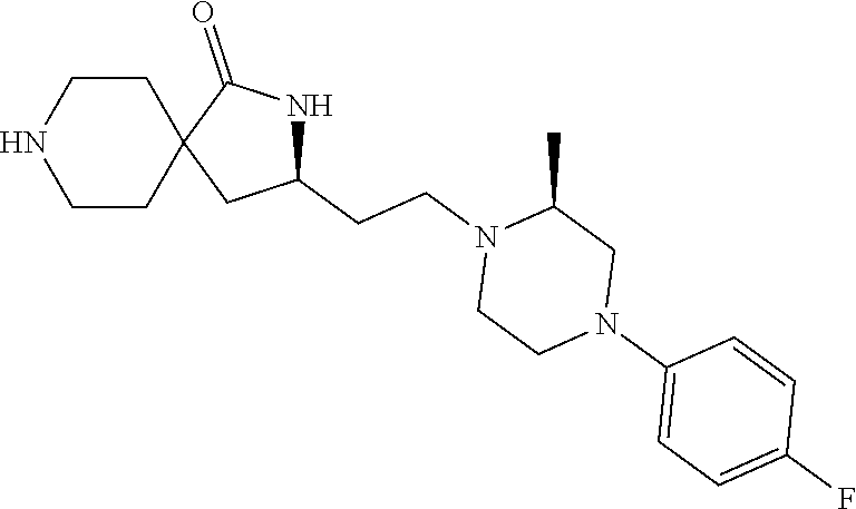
C1(CCN2CCN(C3=CC=C(F)C=C3)CC2C)NC(=O)C2(C1)CCNCC2
